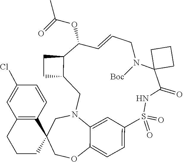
C1N2C3=CC(=CC=C3OCC13CCCC1=C3C=CC(Cl)=C1)S(=O)(=O)NC(=O)C1(N([Boc])CC=CC(OC(C)=O)C3C(C2)CC3)CCC1
